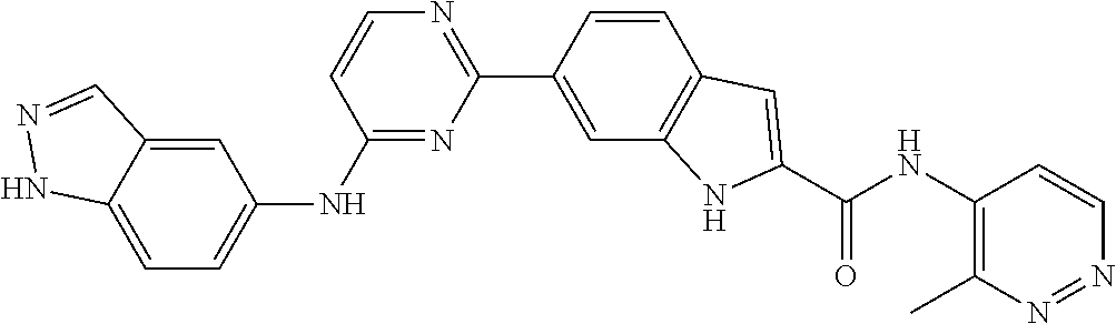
C1(NC2=CC=C3C(=C2)C=NN3)=NC(C2=CC3=C(C=C2)C=C(C(NC2=C(C)N=NC=C2)=O)N3)=NC=C1
